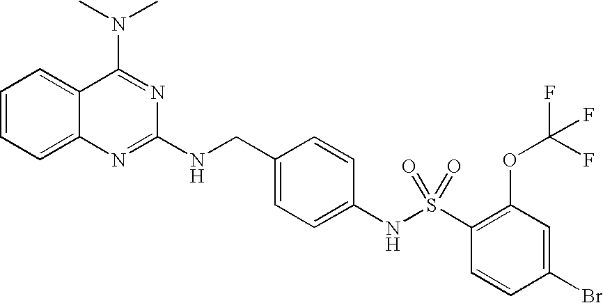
C1=CC=C2C(=C1)C(N(C)C)=NC(NCC1=CC=C(NS(C3=C(OC(F)(F)F)C=C(Br)C=C3)(=O)=O)C=C1)=N2
